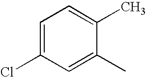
C1=C(Cl)C=C(C)C(C)=C1
